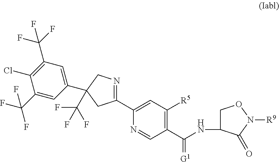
C1(C2=CC([R5])=C(C(NC3CON([R9])C3=O)=[G1])C=N2)=NCC(C2=CC(C(F)(F)F)=C(Cl)C(C(F)(F)F)=C2)(C(F)(F)F)C1
